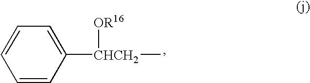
[CHCH2](C1=CC=CC=C1)([OR16])C
